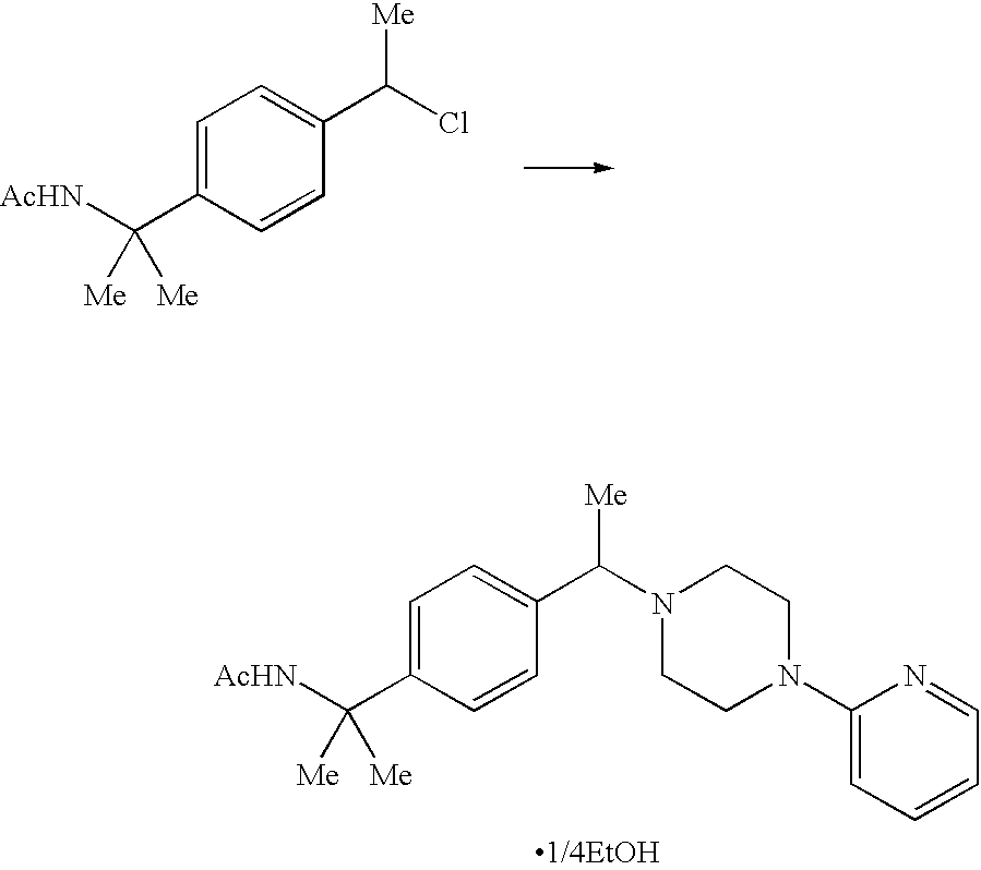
C1=C(C([AcHN])([Me])[Me])C=CC(C(Cl)[Me])=C1.C1=C(C([AcHN])([Me])[Me])C=CC(C(N2CCN(C3=CC=CC=N3)CC2)[Me])=C1
